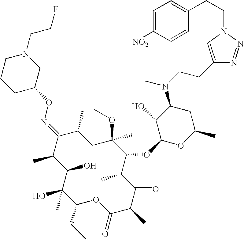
C1(O)C(C)C(=NOC2CN(CCF)CCC2)C(C)CC(C)(OC)C(OC2OC(C)CC(N(CCC3=CN(CCC4=CC=C([NO2])C=C4)N=N3)C)C2O)C(C)C(=O)C(C)C(=O)OC(CC)C1(O)C
